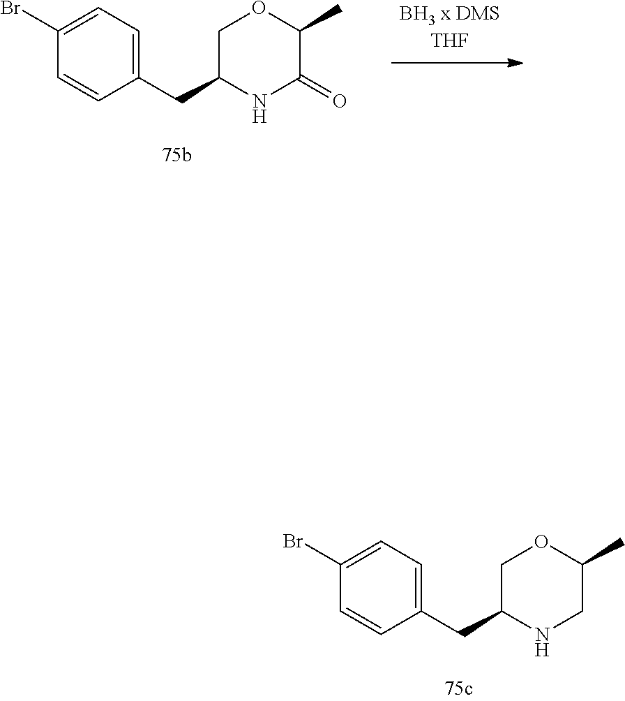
C1(Br)=CC=C(CC2NCC(C)OC2)C=C1.C1(Br)=CC=C(CC2NC(=O)C(C)OC2)C=C1
